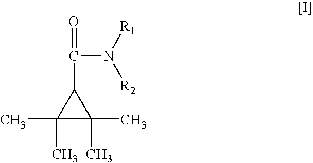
C1(C)(C)C(C)(C)C1C(=O)N([R1])[R2]
